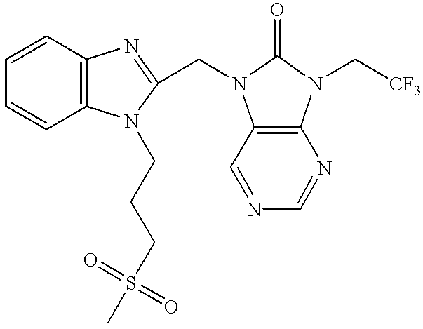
C1=CC2=C(C=C1)N(CCCS(C)(=O)=O)C(CN1C3=C(N(C[CF3])C1=O)N=CN=C3)=N2
